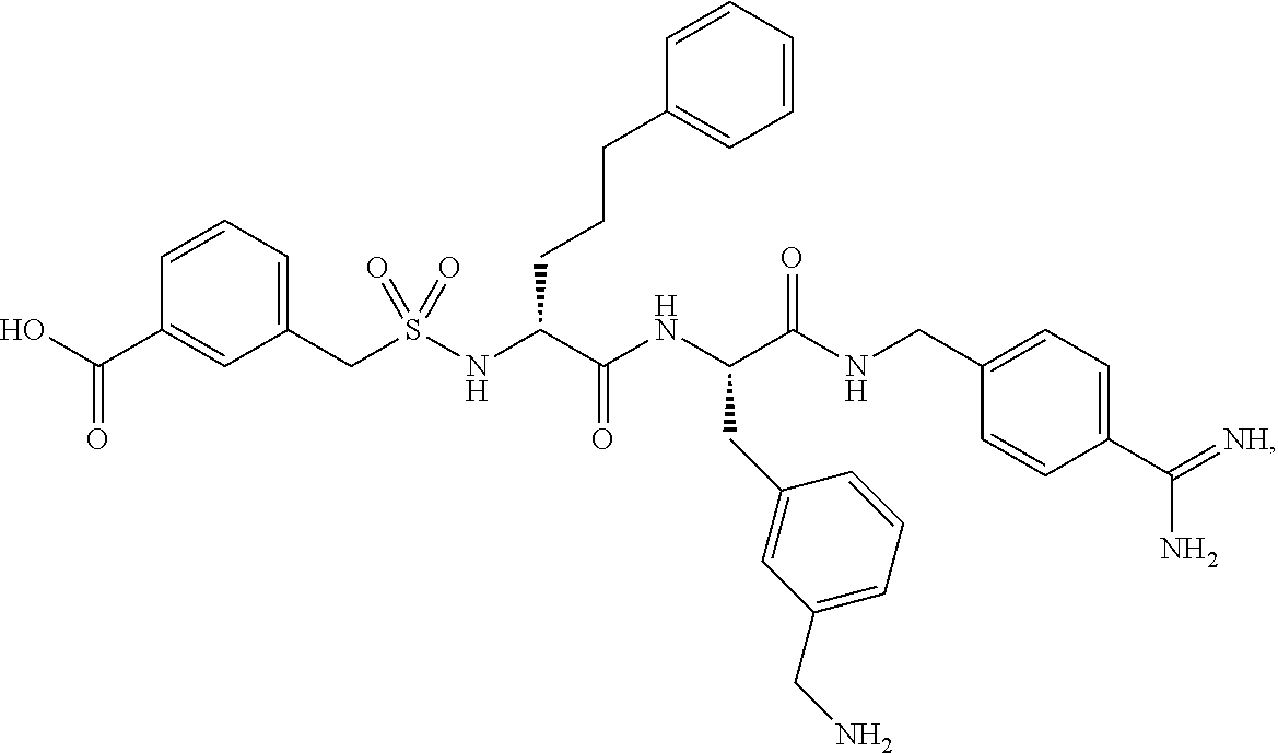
C1=CC=C(CS(NC(C(NC(C(=O)NCC2=CC=C(C(=[NH])N)C=C2)CC2=CC(CN)=CC=C2)=O)CCCC2=CC=CC=C2)(=O)=O)C=C1C(O)=O
